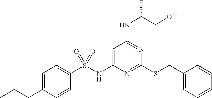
C1=C(NS(C2=CC=C(CCC)C=C2)(=O)=O)N=C(SCC2=CC=CC=C2)N=C1NC(CO)C
